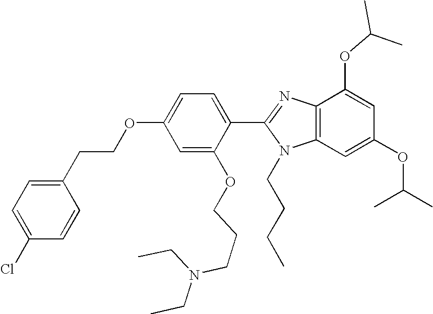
C1(CCOC2=CC=C(C3=NC4=C(N3CCCC)C=C(OC(C)C)C=C4OC(C)C)C(OCCCN(CC)CC)=C2)=CC=C(Cl)C=C1
